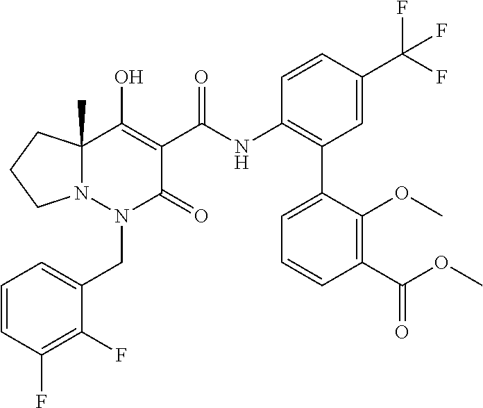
C1=CC(F)=C(F)C(CN2C(=O)C(C(=O)NC3=C(C4=CC=CC(C(OC)=O)=C4OC)C=C(C(F)(F)F)C=C3)=C(O)C3(C)N2CCC3)=C1
